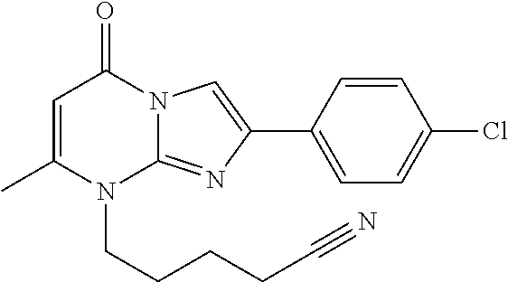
C1=C(C)N(CCCCC#N)C2=NC(C3=CC=C(Cl)C=C3)=CN2C1=O
